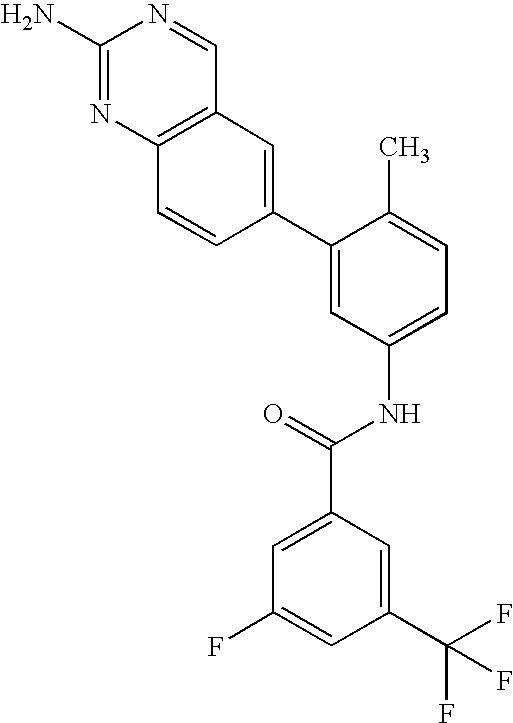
C1(N)=NC2=C(C=N1)C=C(C1=CC(NC(C3=CC(F)=CC(C(F)(F)F)=C3)=O)=CC=C1C)C=C2
